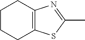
C1CCC2=C(C1)N=C(C)S2
